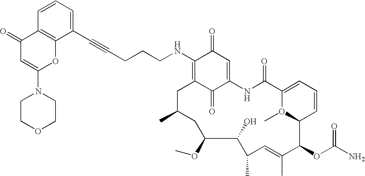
C1=CC=C(C#CCCCNC2=C3C(=O)C(=CC2=O)NC(=O)C2=CC=CC(O2C)C(OC(N)=O)C(C)=CC(C)C(O)C(OC)CC(C)C3)C2=C1C(=O)C=C(N1CCOCC1)O2
